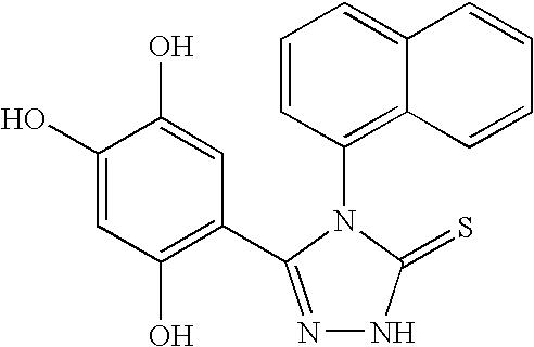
N1=C(C2=C(O)C=C(O)C(O)=C2)N(C2=C3C(=CC=C2)C=CC=C3)C(=S)N1
